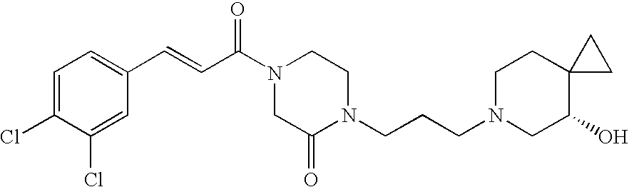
C1=C(Cl)C(Cl)=CC(C=CC(N2CCN(CCCN3CC(O)C4(CC3)CC4)C(=O)C2)=O)=C1
